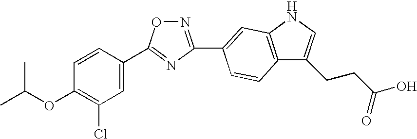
C12=C(NC=C1CCC(O)=O)C=C(C1=NOC(C3=CC(Cl)=C(OC(C)C)C=C3)=N1)C=C2
